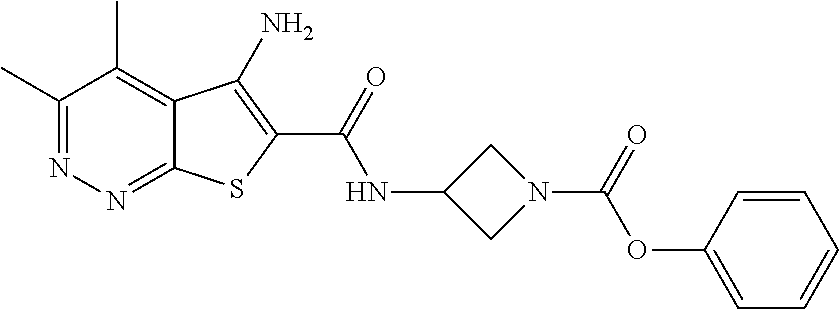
C1(C)=NN=C2C(=C1C)C(N)=C(C(=O)NC1CN(C(=O)OC3=CC=CC=C3)C1)S2
